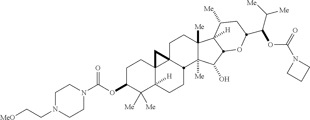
C1C23C4(C([H])(CCC2C2([Me])C([Me])(C1)C1([H])C([Me])CC(C(OC(=O)N5CCC5)C([Me])[Me])OC1C2O)C([Me])([Me])C(OC(=O)N1CCN(CC[MeO])CC1)CC4)C3
